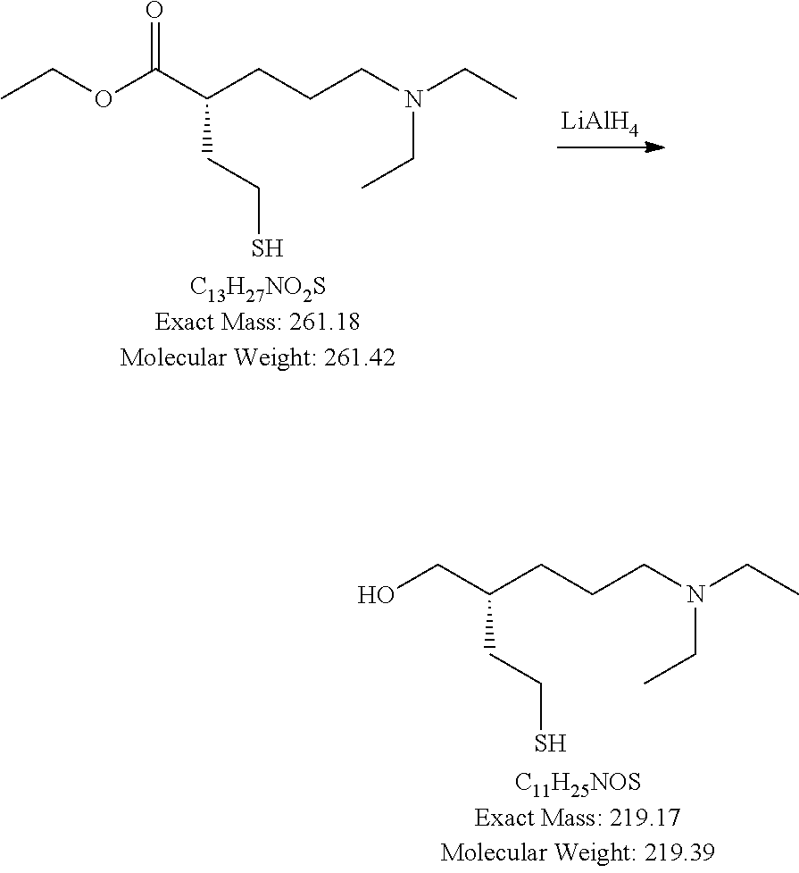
[LiAlH4].CCOC(C(CCCN(CC)CC)CCS)=O.OCC(CCCN(CC)CC)CCS
